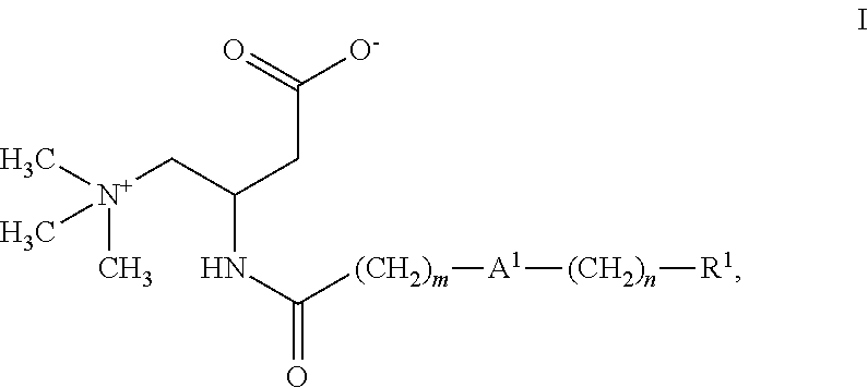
C[N+](CC(CC([O-])=O)NC(=O)[(CH2)m][A1][(CH2)n][R1])(C)C
